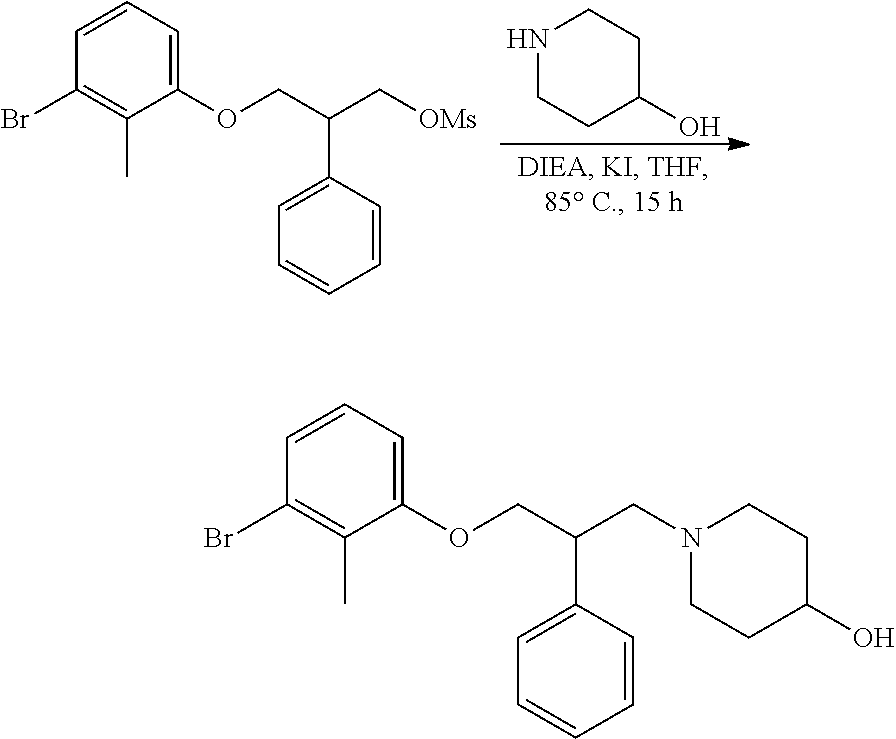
N1CCC(O)CC1.C1=CC=C(OCC(C[OMs])C2=CC=CC=C2)C(C)=C1Br.C1=CC=C(OCC(CN2CCC(O)CC2)C2=CC=CC=C2)C(C)=C1Br
